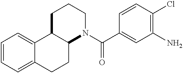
C1=CC=C2C(=C1)C1C(CC2)N(C(C2=CC(N)=C(Cl)C=C2)=O)CCC1
